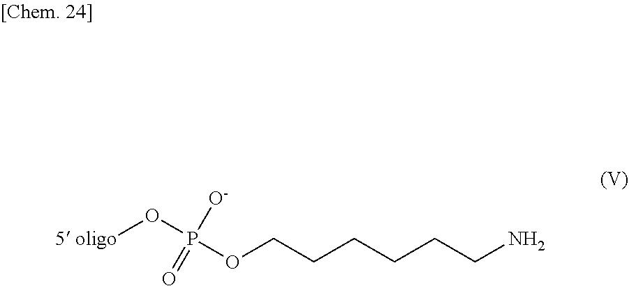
O(CCCCCCN)P([O-])(=O)O[5 oligo]
